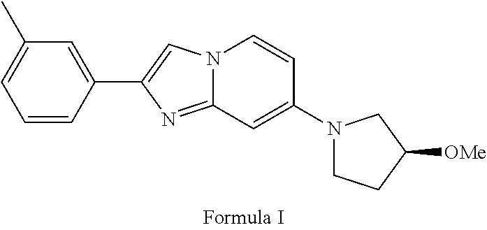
N12C(=NC(C3=CC(C)=CC=C3)=C1)C=C(N1CCC([OMe])C1)C=C2
